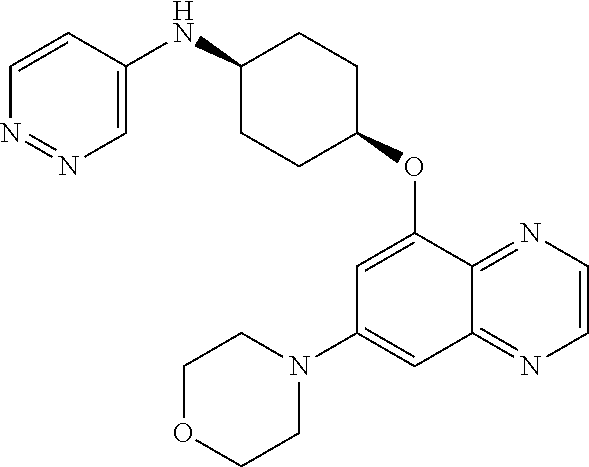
N1=NC=C(NC2CCC(OC3=CC(N4CCOCC4)=CC4=NC=CN=C34)CC2)C=C1
